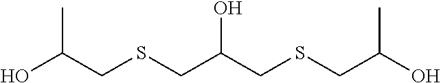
OC(CSCC(CSCC(O)C)O)C
